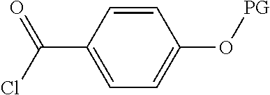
C1=C(C(Cl)=O)C=CC(O[PG])=C1
